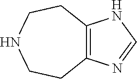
C12=C(N=CN1)CCNCC2
